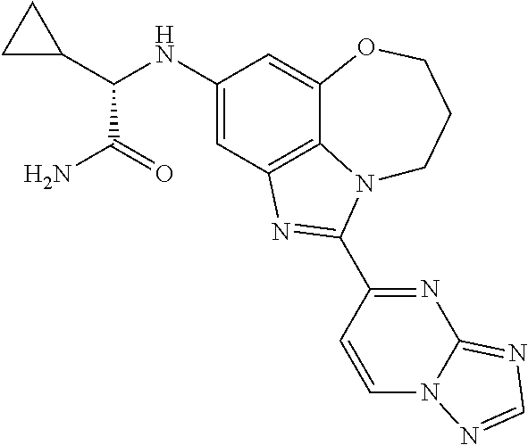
C1(NC(C2CC2)C(N)=O)=CC2=C3C(=C1)OCCCN3C(C1=NC3=NC=NN3C=C1)=N2
